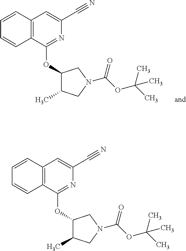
N1=C(OC2C(C)CN(C(OC(C)(C)C)=O)C2)C2=C(C=C1C#N)C=CC=C2.N1=C(OC2C(C)CN(C(OC(C)(C)C)=O)C2)C2=C(C=C1C#N)C=CC=C2
